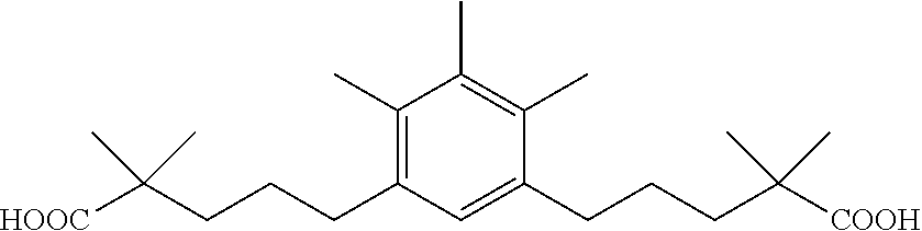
C1(C)=C(C)C(CCCC(C)(C)[COOH])=CC(CCCC(C)(C)[HOOC])=C1C
